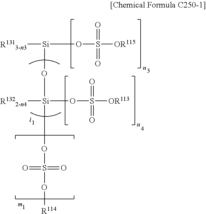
[R1313-n3][Si](OS(=O)(=O)[OR115])O[Si]([R1322-n4])(OS(=O)(=O)[OR113])OS(=O)(=O)O[R114]
